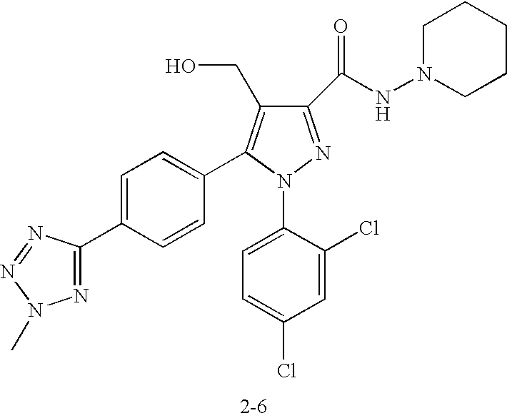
C1(C(NN2CCCCC2)=O)=NN(C2=CC=C(Cl)C=C2Cl)C(C2=CC=C(C3=NN(C)N=N3)C=C2)=C1CO
